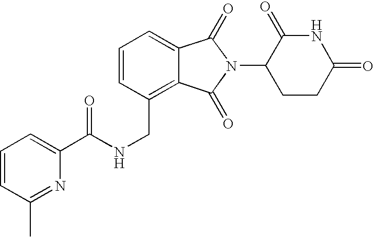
N(CC1=C2C(=CC=C1)C(=O)N(C1CCC(=O)NC1=O)C2=O)C(C1=CC=CC(C)=N1)=O
